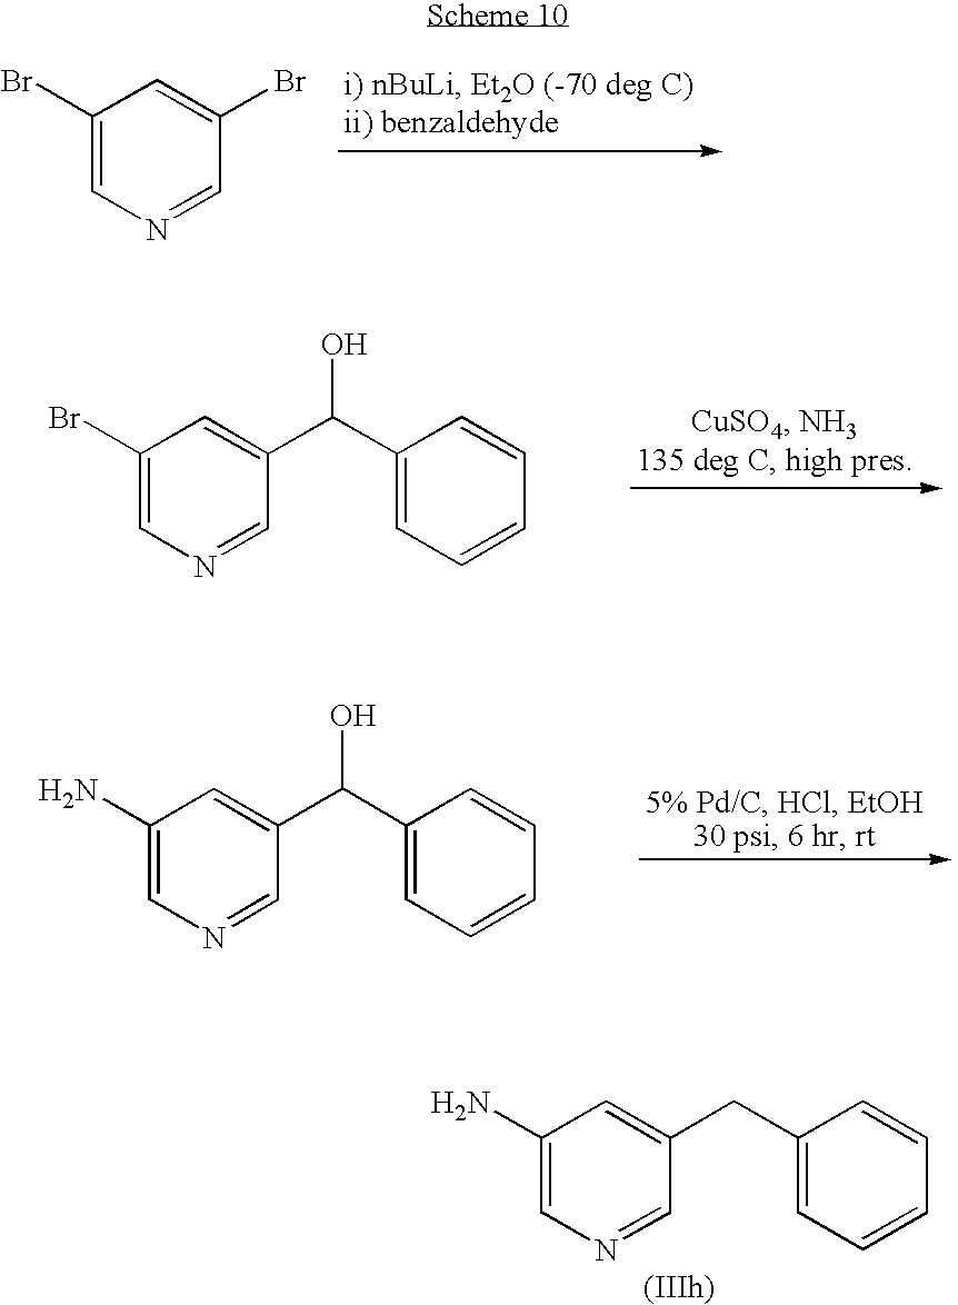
C1(Br)=CN=CC(Br)=C1.C1(Br)=CN=CC(C(C2=CC=CC=C2)O)=C1.C1(N)=CN=CC(C(C2=CC=CC=C2)O)=C1.C1(N)=CN=CC(CC2=CC=CC=C2)=C1
